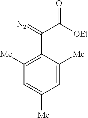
C1=C([Me])C(C(=[N2])C([OEt])=O)=C([Me])C=C1[Me]
